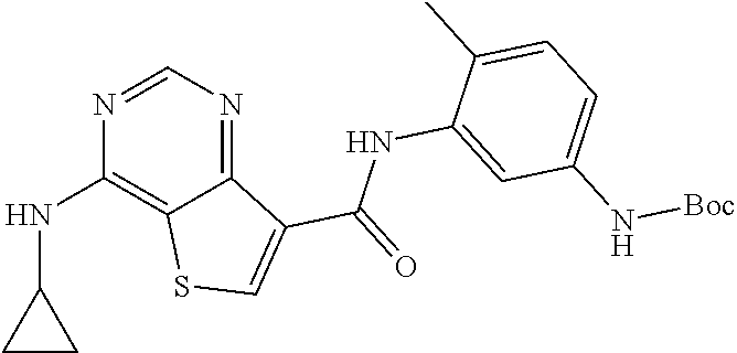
N1=CN=C2C(=C1NC1CC1)SC=C2C(=O)NC1=CC(N[Boc])=CC=C1C
